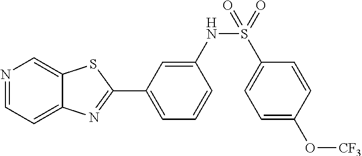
C1=C(NS(=O)(C2=CC=C(O[CF3])C=C2)=O)C=CC=C1C1=NC2=CC=NC=C2S1
